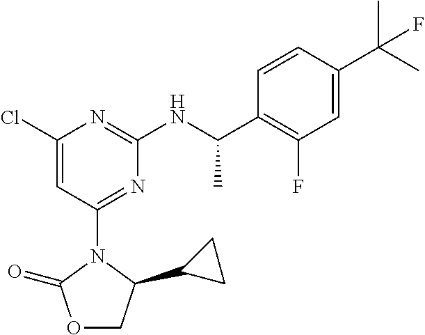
C1(NC(C2=C(F)C=C(C(C)(C)F)C=C2)C)=NC(Cl)=CC(N2C(=O)OCC2C2CC2)=N1
